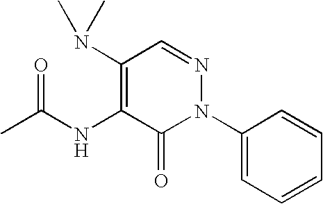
N(C1=C(N(C)C)C=NN(C2=CC=CC=C2)C1=O)C(C)=O
